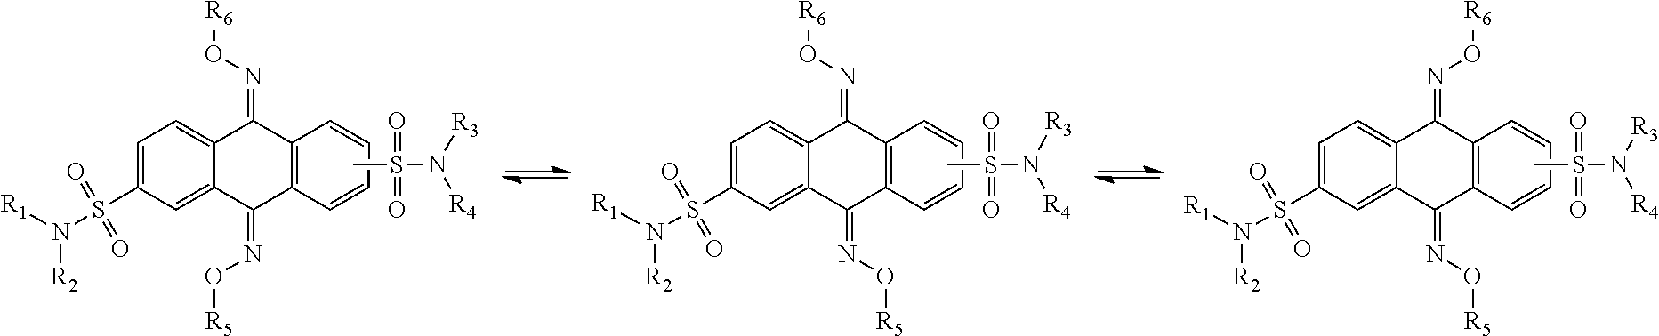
CS(N([R3])[R4])(=O)=O.S(C1=CC=C2C(=C1)C(=NO[R5])C1=C(C2=NO[R6])C=CC=C1)(=O)(=O)N([R1])[R2].CS(N([R3])[R4])(=O)=O.S(C1=CC=C2C(=C1)C(=NO[R5])C1=C(C2=NO[R6])C=CC=C1)(=O)(=O)N([R1])[R2].CS(N([R3])[R4])(=O)=O.S(C1=CC=C2C(=C1)C(=NO[R5])C1=C(C2=NO[R6])C=CC=C1)(=O)(=O)N([R1])[R2]
